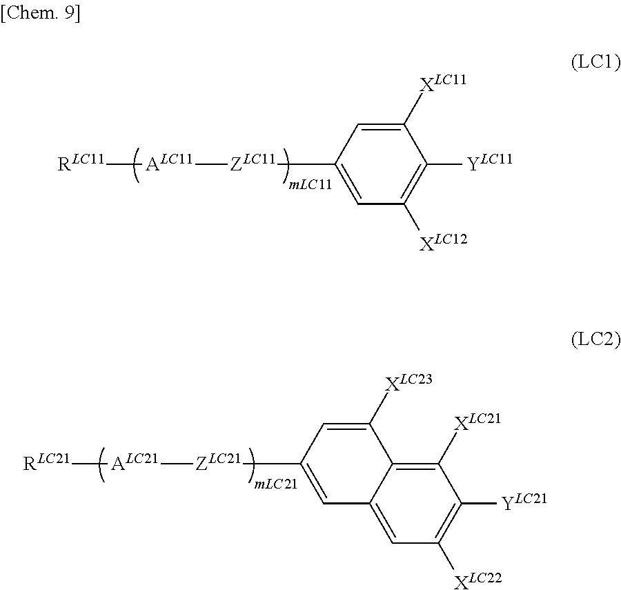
[RLC11][ALC11][ZLC11]C1=CC([XLC12])=C([YLC11])C([XLC11])=C1.[RLC21][ALC21][ZLC21]C1=CC2=CC([XLC22])=C([YLC21])C([XLC21])=C2C([XLC23])=C1
